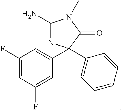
C1(F)=CC(F)=CC(C2(C3=CC=CC=C3)N=C(N)N(C)C2=O)=C1
